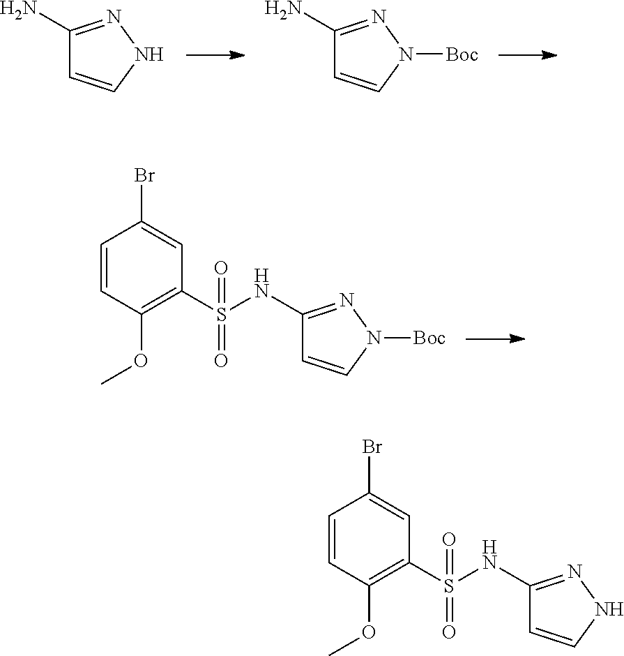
C1(N)=NNC=C1.C1(N)=NN([Boc])C=C1.C1(NS(C2=C(OC)C=CC(Br)=C2)(=O)=O)=NN([Boc])C=C1.C1(NS(C2=C(OC)C=CC(Br)=C2)(=O)=O)=NNC=C1
